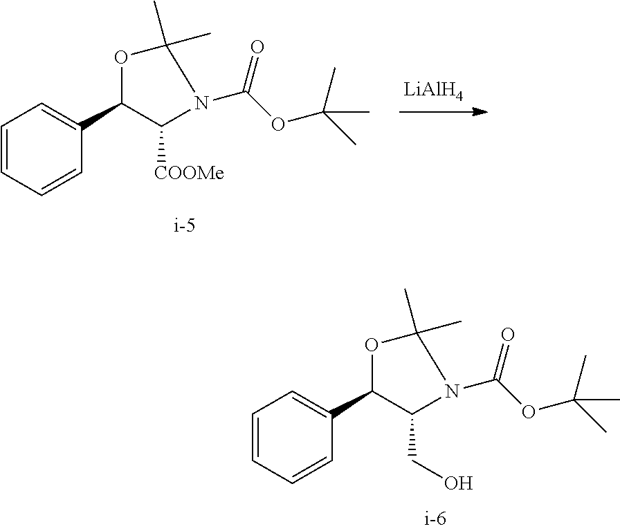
C1=CC=CC(C2C([COOMe])N(C(=O)OC(C)(C)C)C(C)(C)O2)=C1.[LiAlH4].C1=CC=CC(C2C(CO)N(C(=O)OC(C)(C)C)C(C)(C)O2)=C1
